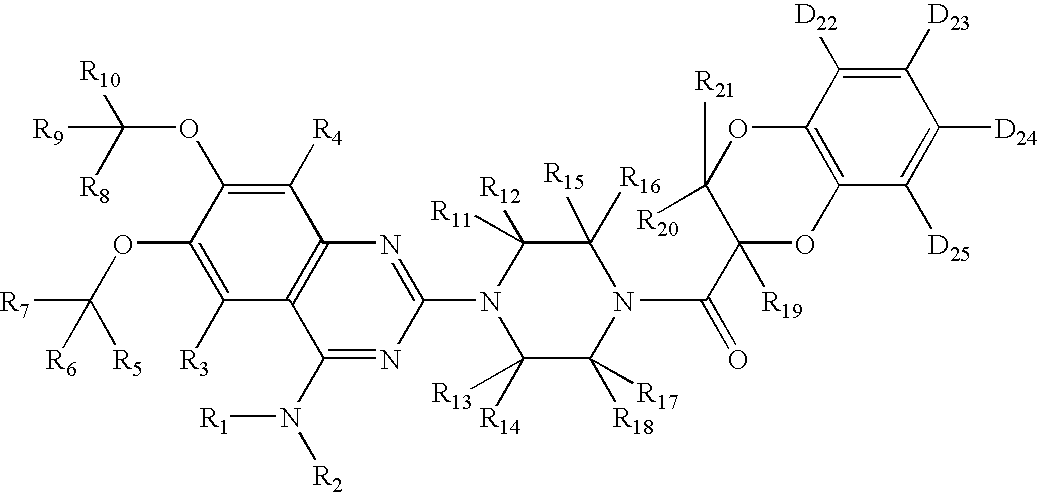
C1([D23])=C([D22])C2=C(C([D25])=C1[D24])OC(C(N1C([R15])([R16])C([R11])([R12])N(C3=NC4=C(C(N([R2])[R1])=N3)C([R3])=C(OC([R7])([R5])[R6])C(OC([R10])([R8])[R9])=C4[R4])C([R14])([R13])C1([R18])[R17])=O)([R19])C([R20])([R21])O2
